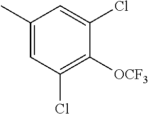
C1(C)=CC(Cl)=C([OCF3])C(Cl)=C1
